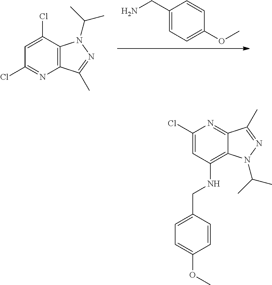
C1(CN)=CC=C(OC)C=C1.C1(Cl)=NC2=C(C(Cl)=C1)N(C(C)C)N=C2C.C1(Cl)=CC(NCC2=CC=C(OC)C=C2)=C2C(=N1)C(C)=NN2C(C)C
